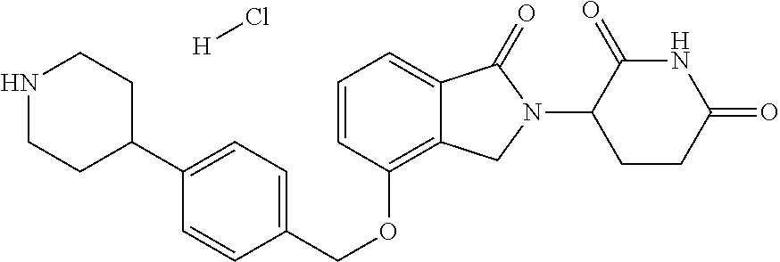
C(OC1=C2C(=CC=C1)C(=O)N(C1C(=O)NC(=O)CC1)C2)C1=CC=C(C2CCNCC2)C=C1.Cl[H]
